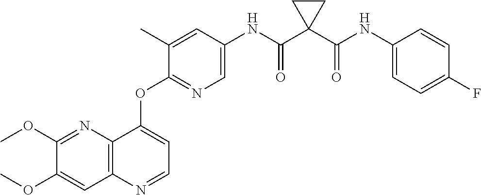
C1(OC)=CC2=C(N=C1OC)C(OC1=NC=C(NC(C3(C(NC4=CC=C(F)C=C4)=O)CC3)=O)C=C1C)=CC=N2
